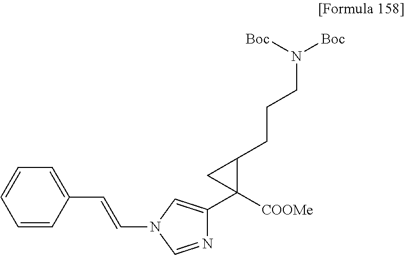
C(=CC1=CC=CC=C1)N1C=NC(C2([COOMe])C(CCCN([Boc])[Boc])C2)=C1
